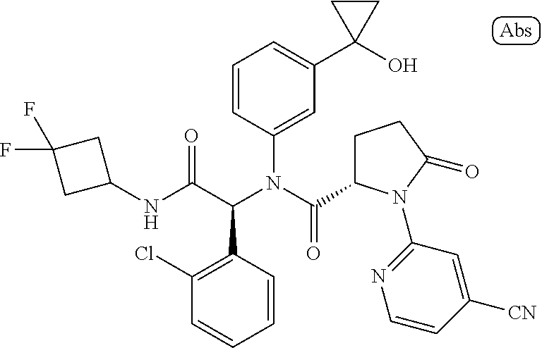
C1(NC(C(N(C(=O)C2CCC(=O)N2C2=NC=CC([CN])=C2)C2=CC(C3(O)CC3)=CC=C2)C2=C(Cl)C=CC=C2)=O)CC(F)(F)C1
